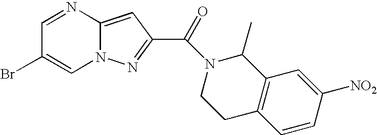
C1=NC2=CC(C(=O)N3CCC4=C(C3C)C=C([NO2])C=C4)=NN2C=C1Br
